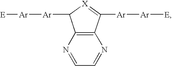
C12=C(C([Ar][Ar][E])=[X]C1[Ar][Ar][E])N=CC=N2
